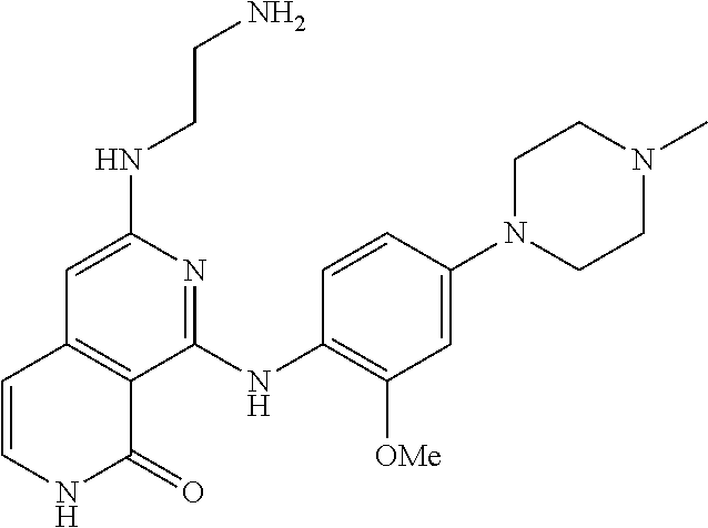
N(C1=CC2=C(C(NC3=C([OMe])C=C(N4CCN(C)CC4)C=C3)=N1)C(=O)NC=C2)CCN
